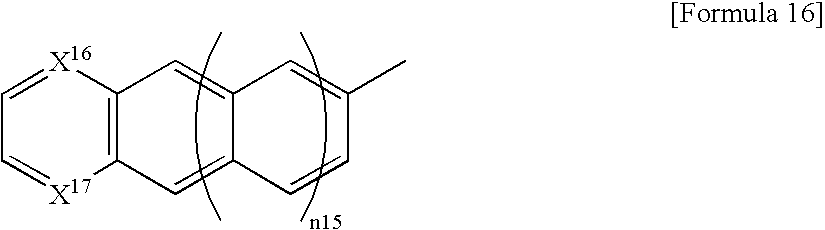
C12=C([X16]=CC=[X17]1)C=C1C(=C2)C=CC(C)=C1
